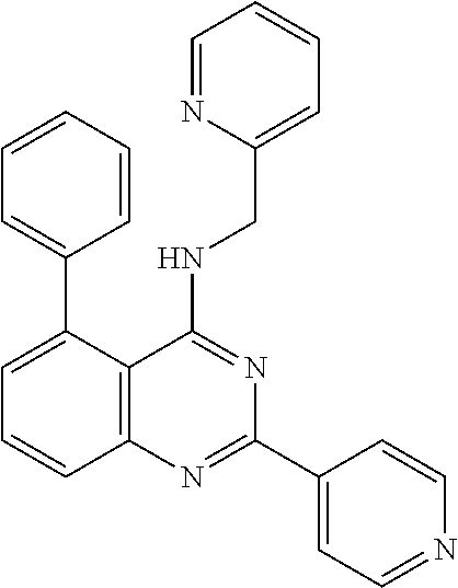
C1=CC=CC=C1C1=CC=CC2=C1C(NCC1=CC=CC=N1)=NC(C1=CC=NC=C1)=N2
